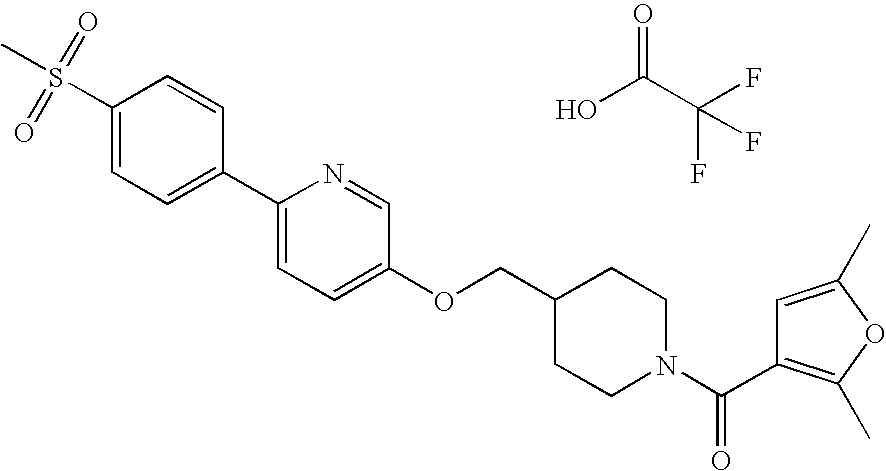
S(C1=CC=C(C2=CC=C(OCC3CCN(C(=O)C4=C(C)OC(C)=C4)CC3)C=N2)C=C1)(C)(=O)=O.OC(C(F)(F)F)=O
